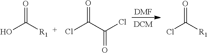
[DMF].OC([R1])=O.ClC(C(=O)Cl)=O.ClC([R1])=O
